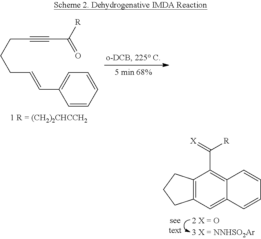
C1=CC=CC=C1C=CCCCC#CC(=O)[R].C12=C(C=C3C(=C1C(=[X])[R])C=CC=C3)CCC2
